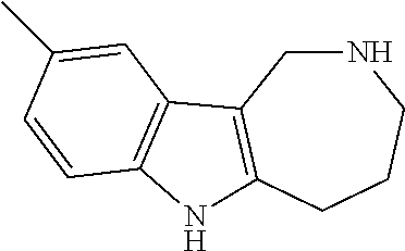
N1CC2=C(CCC1)NC1=C2C=C(C)C=C1
